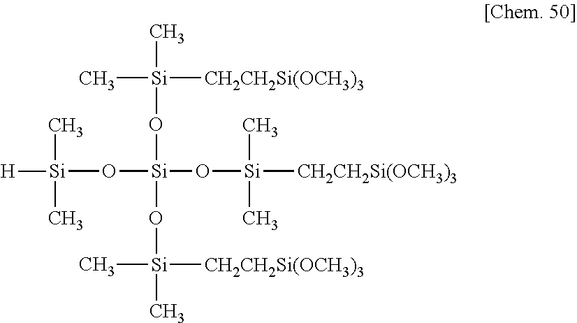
O([Si](O[Si](C)(C)[H])(O[Si]([CH2CH2Si(OCH3)3])(C)C)O[Si](C)([CH2CH2Si(OCH3)3])C)[Si]([CH2CH2Si(OCH3)3])(C)C
